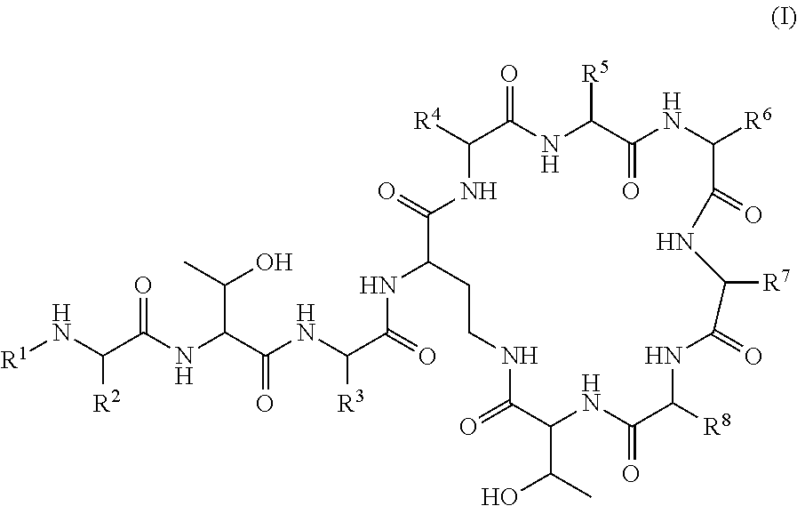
[R1]NC(C(NC(C(NC(C(=O)NC1C(=O)NC([R4])C(=O)NC([R5])C(=O)NC([R6])C(=O)NC([R7])C(=O)NC([R8])C(=O)NC(C(O)C)C(=O)NCC1)[R3])=O)C(C)O)=O)[R2]
